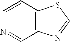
C12=C(C=CN=C1)SC=N2
